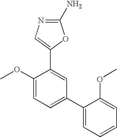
N1=C(N)OC(C2=CC(C3=CC=CC=C3OC)=CC=C2OC)=C1
